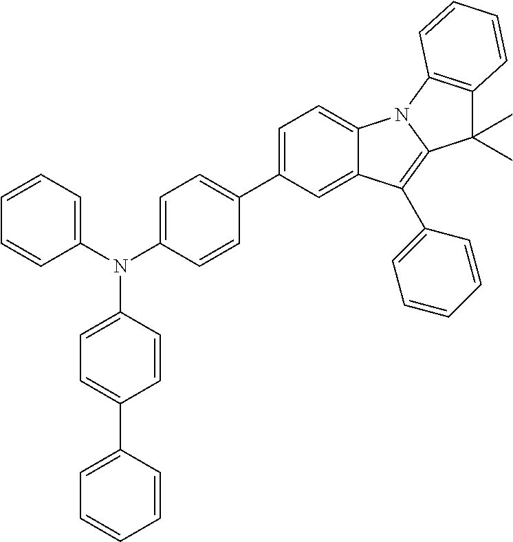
C1=CC(N(C2=CC=CC=C2)C2=CC=C(C3=CC=C4C(=C3)C(C3=CC=CC=C3)=C3N4C4=C(C3(C)C)C=CC=C4)C=C2)=CC=C1C1=CC=CC=C1
